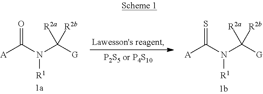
[A]C(N(C([G])([R2a])[R2b])[R1])=O.[A]C(N(C([G])([R2a])[R2b])[R1])=S
